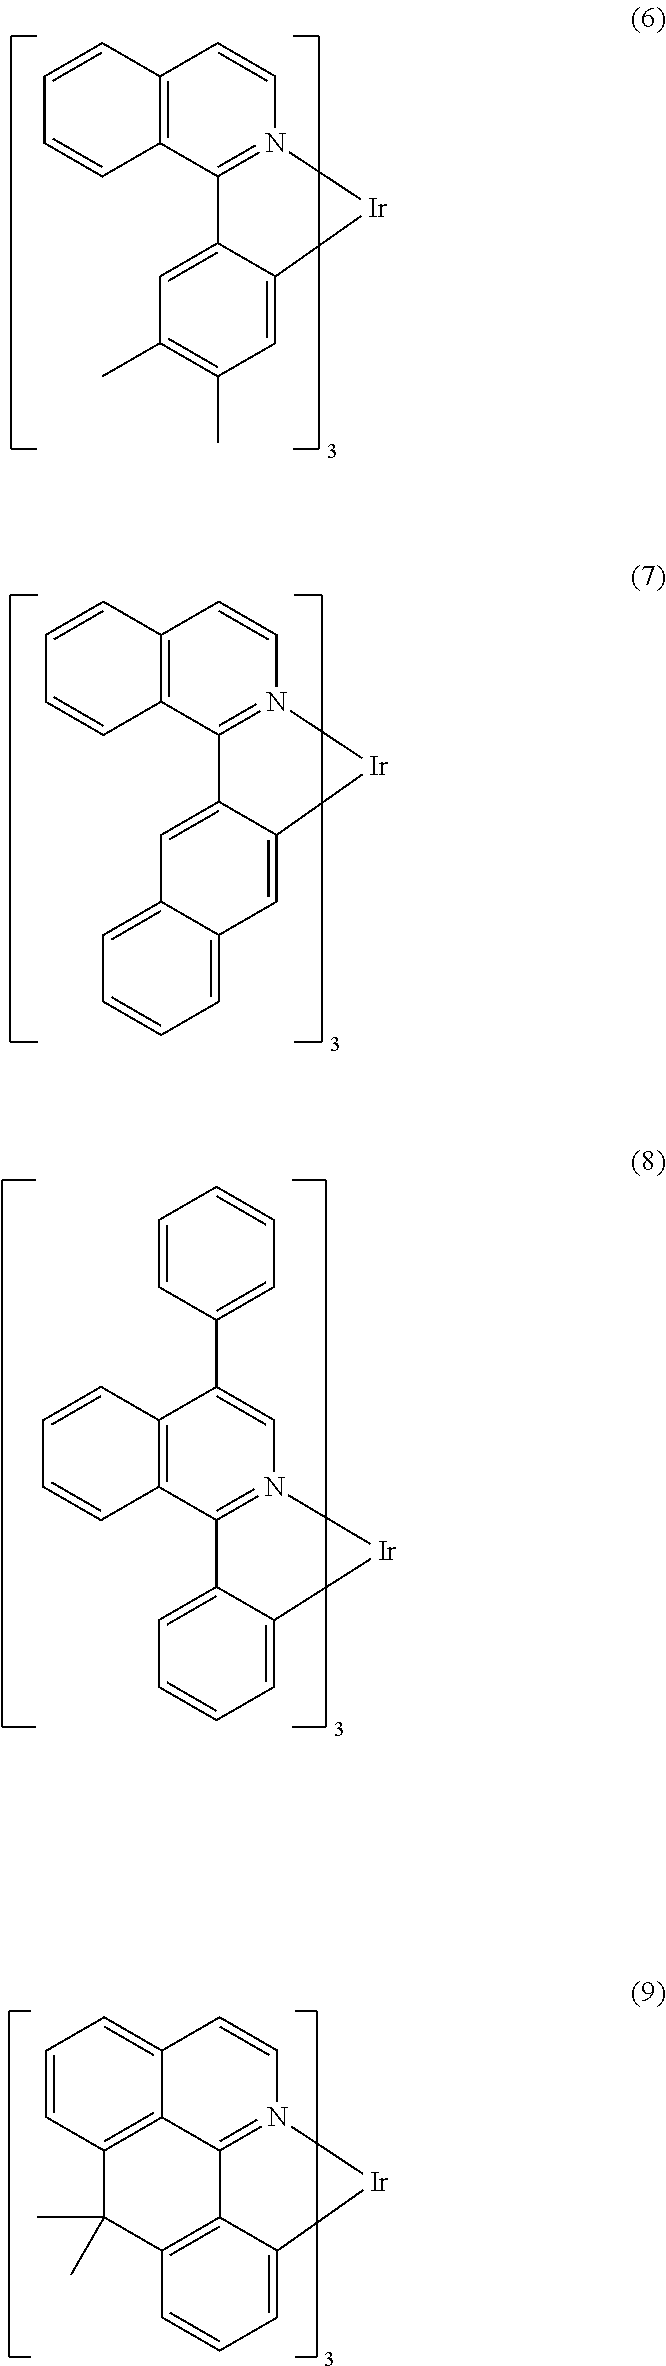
C12=C(C3=N(C=C1)[Ir]C1=CC(C)=C(C)C=C31)C=CC=C2.C12=C(C3=N(C=C1)[Ir]C1=CC4=CC=CC=C4C=C31)C=CC=C2.C12=C(C3=N(C=C1C1=CC=CC=C1)[Ir]C1=CC=CC=C31)C=CC=C2.C12=CC=CC3=C1C1=N(C=C2)[Ir]C2=CC=CC(=C12)C3(C)C
